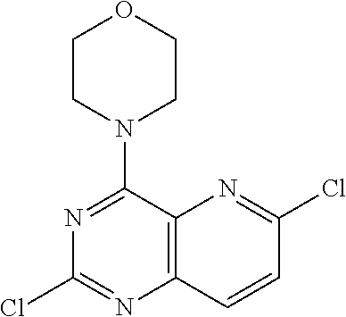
C12=C(C(N3CCOCC3)=NC(Cl)=N1)N=C(Cl)C=C2
